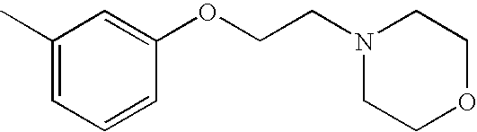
C1(C)=CC=CC(OCCN2CCOCC2)=C1
